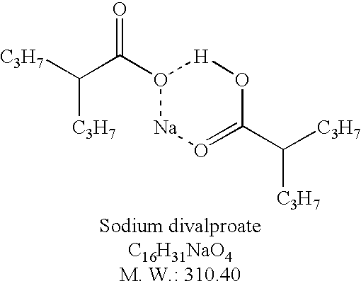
[C3H7]C([C3H7])C(O1[Na]O=C(C([C3H7])[C3H7])O[H]1)=O
